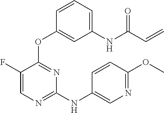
N(C1=NC=C(F)C(OC2=CC([NH]C(C=C)=O)=CC=C2)=N1)C1=CN=C(OC)C=C1
